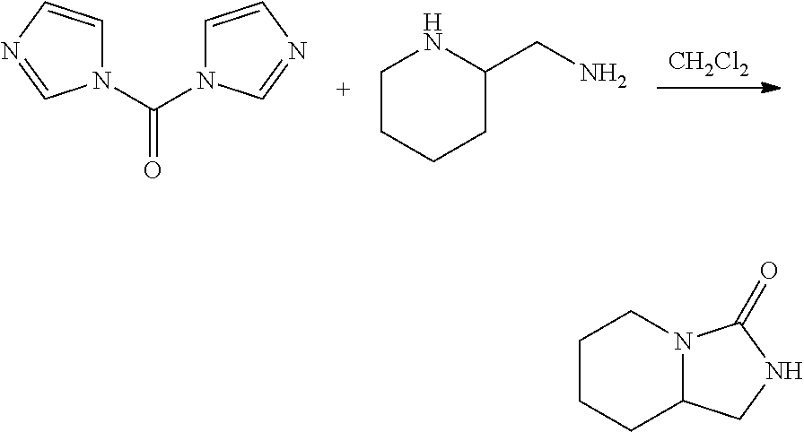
[CH2Cl2].C1CCCC(CN)N1.C(=O)(N1C=CN=C1)N1C=CN=C1.C1CCC2N(C1)C(=O)NC2
